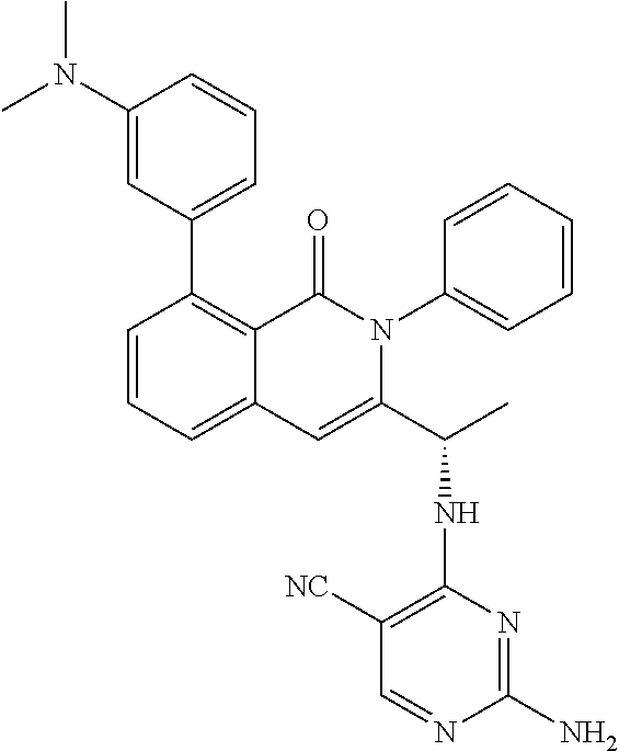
C1(N(C)C)=CC(C2=C3C(=CC=C2)C=C(C(C)NC2=C([NC])C=NC(N)=N2)N(C2=CC=CC=C2)C3=O)=CC=C1
